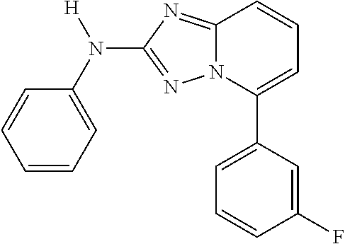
C1=CC=C(N(C2=NN3C(=N2)C=CC=C3C2=CC=CC(F)=C2)[H])C=C1
